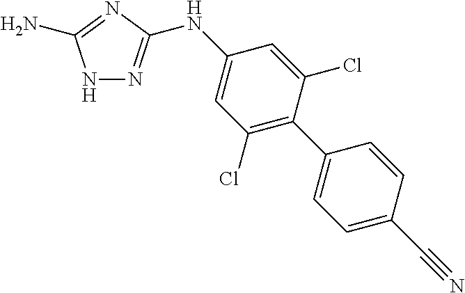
N1N=C(NC2=CC(Cl)=C(C3=CC=C(C#N)C=C3)C(Cl)=C2)N=C1N
